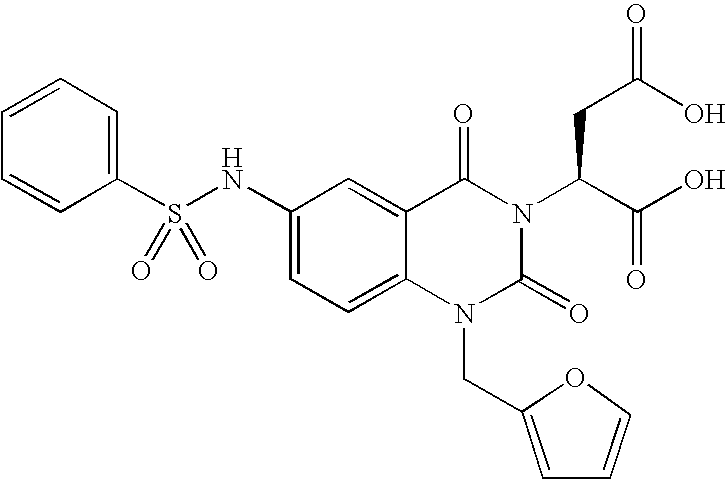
N(C1=CC=C2C(=C1)C(=O)N(C(C(O)=O)CC(=O)O)C(=O)N2CC1=CC=CO1)S(C1=CC=CC=C1)(=O)=O
